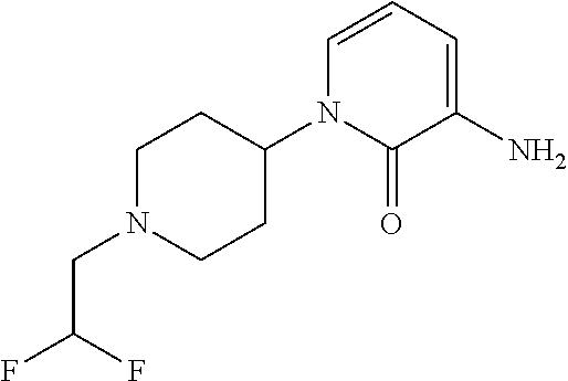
N1(CC(F)F)CCC(N2C(=O)C(N)=CC=C2)CC1
